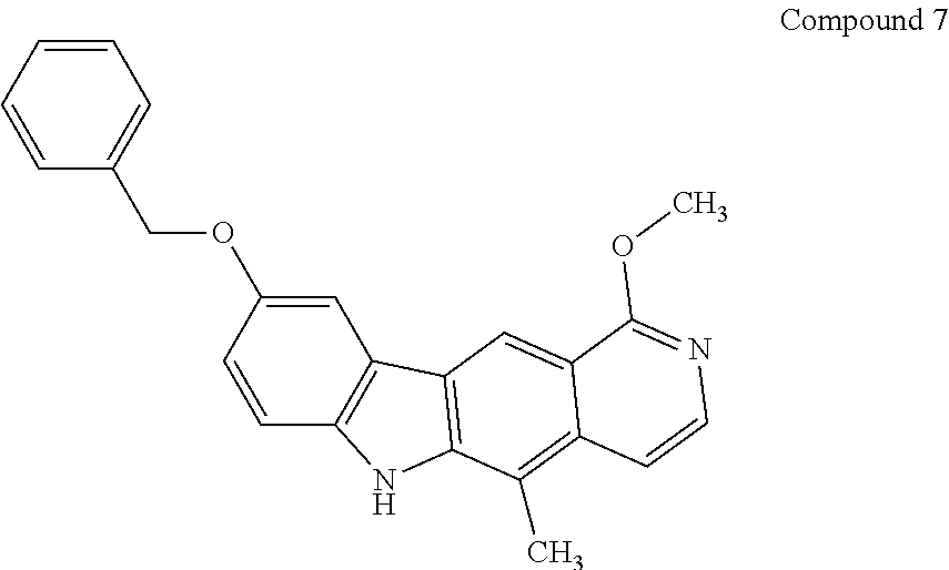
C1=C(OCC2=CC=CC=C2)C=CC2=C1C1=C(N2)C(C)=C2C(=C1)C(OC)=NC=C2
